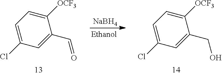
C1=C(Cl)C=C(C=O)C([OCF3])=C1.[NaBH4].C1=C(Cl)C=C(CO)C([OCF3])=C1
